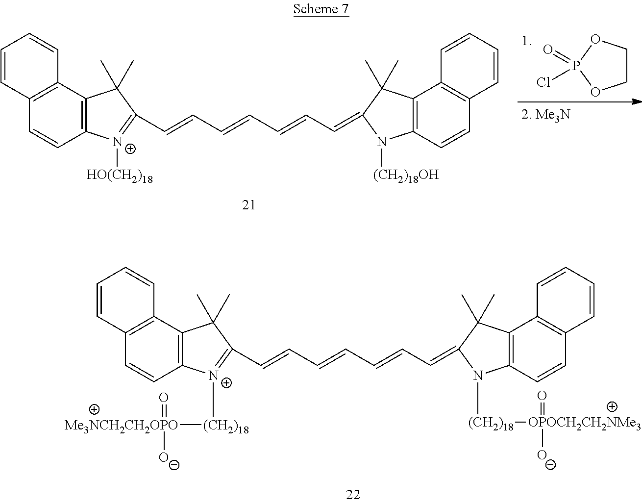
C1COP(=O)(Cl)O1.C12=C(C=CC3=C1C(C)(C)C(C=CC=CC=CC=C1N([(CH2)18OH])C4=C(C5=C(C=C4)C=CC=C5)C1(C)C)=[N+]3[HO(CH2)18])C=CC=C2.C12=C(C=CC3=C1C(C)(C)C(C=CC=CC=CC=C1C(C)(C)C4=C(C=CC5=C4C=CC=C5)N1[(CH2)18][OPOCH2CH2NMe3](=O)[O-])=[N+]3[(CH2)18][Me3NCH2CH2OPO](=O)[O-])C=CC=C2
